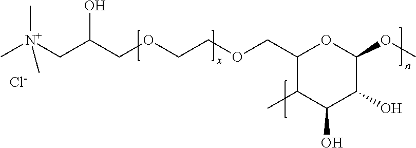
C1(COCCOCC(C[N+](C)(C)C)O)C(C)C(O)C(O)C(OC)O1.[Cl-]
